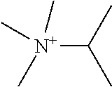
[N+](C(C)C)(C)(C)C
